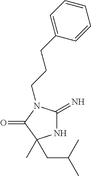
N1C(=N)N(CCCC2=CC=CC=C2)C(=O)C1(C)CC(C)C
